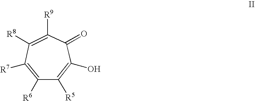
C1([R8])=C([R9])C(=O)C(O)=C([R5])C([R6])=C1[R7]
